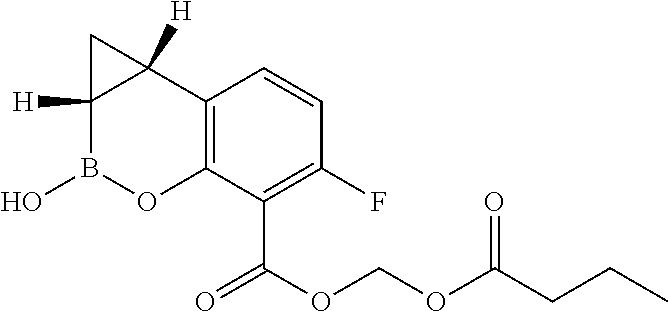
C12=C(C(C(OCOC(CCC)=O)=O)=C(F)C=C1)OB(O)C1([H])C2([H])C1
